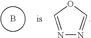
B.N1=COC=N1
